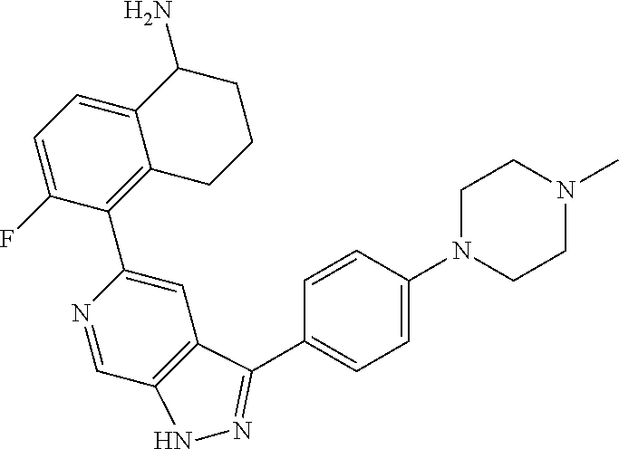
C12=CC=C(F)C(C3=CC4=C(C=N3)NN=C4C3=CC=C(N4CCN(C)CC4)C=C3)=C1CCCC2N
